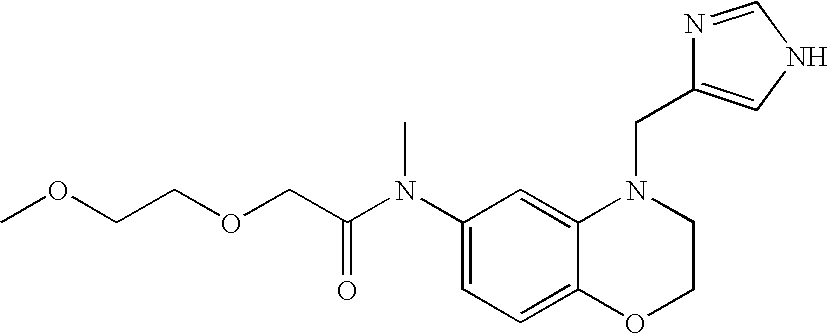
C1(N(C(COCCOC)=O)C)=CC=C2C(=C1)N(CC1=CNC=N1)CCO2
